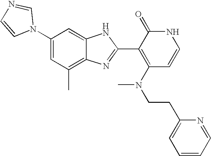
C1(C)=C2C(=CC(N3C=NC=C3)=C1)NC(C1=C(N(CCC3=CC=CC=N3)C)C=CNC1=O)=N2
